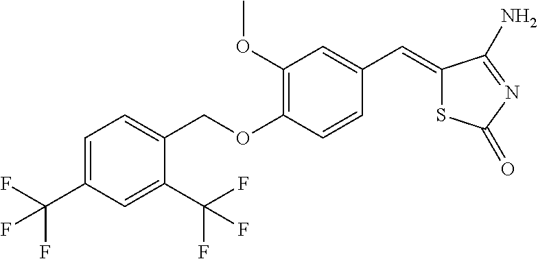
C1(OCC2=CC=C(C(F)(F)F)C=C2C(F)(F)F)=C(OC)C=C(C=C2SC(=O)N=C2N)C=C1
